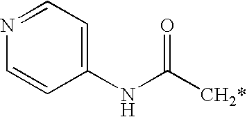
C1(NC([CH2*])=O)=CC=NC=C1
